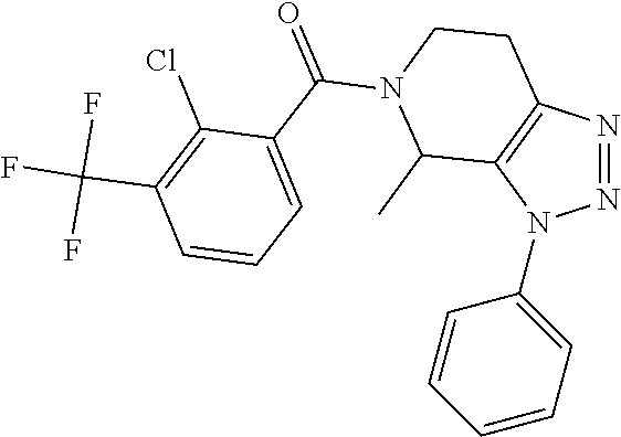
N1=NN(C2=CC=CC=C2)C2=C1CCN(C(C1=CC=CC(C(F)(F)F)=C1Cl)=O)C2C
